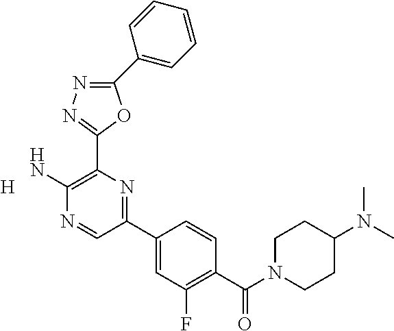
C1(C2=CC=CC=C2)=NN=C(C2=C(N)N=CC(C3=CC(F)=C(C(N4CCC(N(C)C)CC4)=O)C=C3)=N2)O1.[H]
